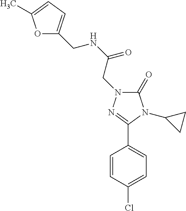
C(NC(=O)CN1C(=O)N(C2CC2)C(C2=CC=C(Cl)C=C2)=N1)C1=CC=C(C)O1
